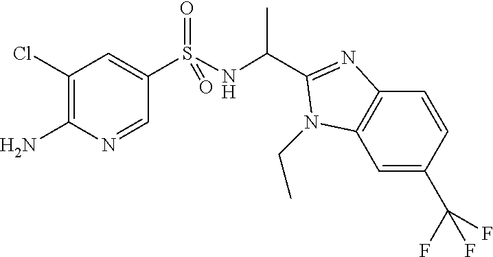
C1(Cl)=C(N)N=CC(S(NC(C)C2=NC3=C(C=C(C(F)(F)F)C=C3)N2CC)(=O)=O)=C1
